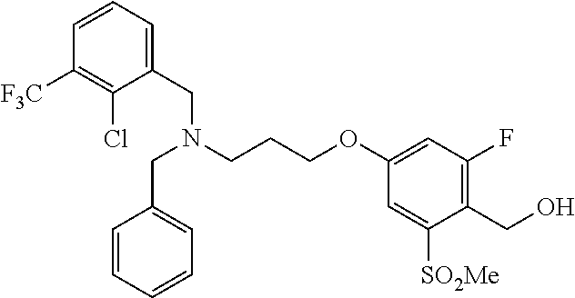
C1=C([SO2Me])C(CO)=C(F)C=C1OCCCN(CC1=CC=CC=C1)CC1=CC=CC([F3C])=C1Cl
